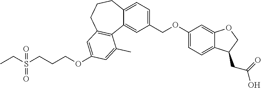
CCS(CCCOC1=CC2=C(C3=CC(COC4=CC=C5C(=C4)OCC5CC(O)=O)=CC=C3CCC2)C(C)=C1)(=O)=O
